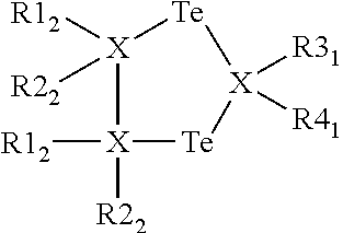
[R12][X]1([R22])[Te][X]([R31])([R41])[Te][X]1([R12])[R22]
